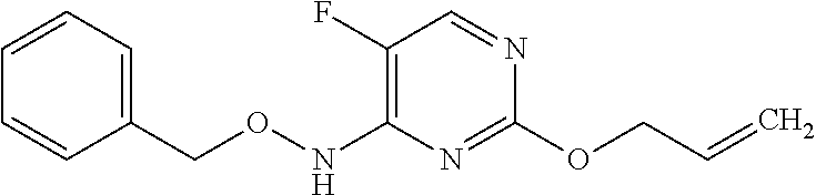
C(C=C)OC1=NC(NOCC2=CC=CC=C2)=C(F)C=N1
